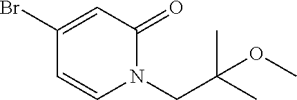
C1(Br)=CC(=O)N(CC(C)(C)OC)C=C1
